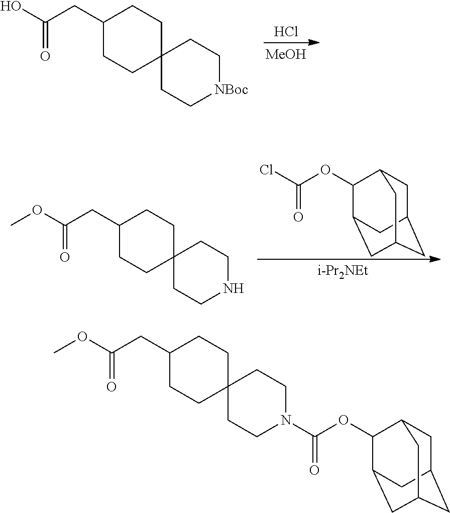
OC(CC1CCC2(CC1)CC[NBoc]CC2)=O.Cl.[MeOH].O(C(CC1CCC2(CC1)CCNCC2)=O)C.[i-Pr2NEt].C1C2CC3CC(C(OC(=O)Cl)C1C3)C2.O(C(CC1CCC2(CC1)CCN(C(OC1C3CC4CC(CC1C4)C3)=O)CC2)=O)C
